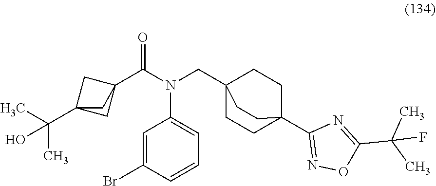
C1=C(Br)C=CC=C1N(CC12CCC(C3=NOC(C(C)(F)C)=N3)(CC1)CC2)C(C12CC(C(C)(C)O)(C1)C2)=O
